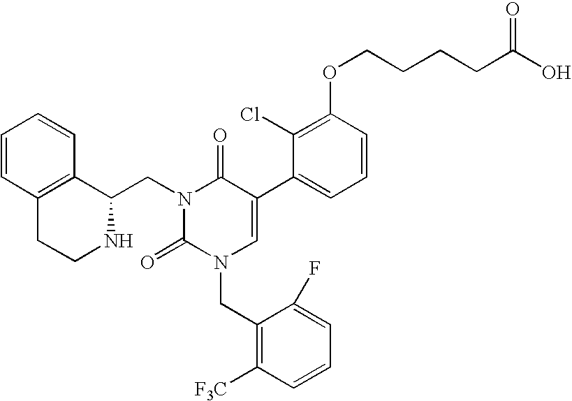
C1=CC=CC2=C1CCNC2CN1C(=O)N(CC2=C([F3C])C=CC=C2F)C=C(C2=CC=CC(OCCCCC(O)=O)=C2Cl)C1=O
